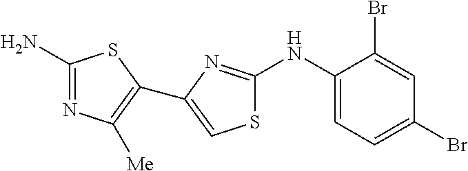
C1(N)=NC([Me])=C(C2=CSC(NC3=CC=C(Br)C=C3Br)=N2)S1
